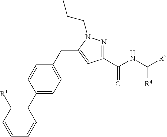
C1=CC([R1])=C(C2=CC=C(CC3=CC(C(NC([R5])[R4])=O)=NN3CCC)C=C2)C=C1
